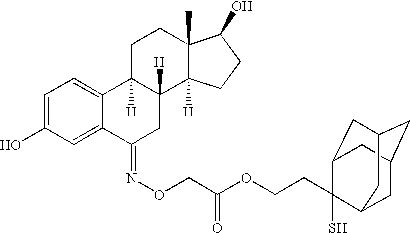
C1=C2C(=CC=C1O)C1([H])C([H])(CC2=NOCC(OCCC2(S)C3CC4CC(CC2C4)C3)=O)C2([H])C(C)(CC1)C(O)CC2
